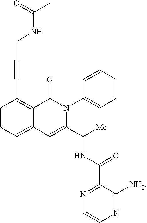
C1=CC=C2C(=C1C#CCNC(C)=O)C(=O)N(C1=CC=CC=C1)C(C([Me])NC(C1=NC=CN=C1[NH2])=O)=C2
